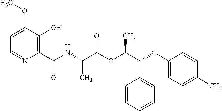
C1=C(OC)C(O)=C(C(NC(C(OC(C(C2=CC=CC=C2)OC2=CC=C(C)C=C2)C)=O)C)=O)N=C1
